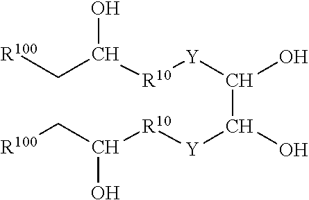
[R100]CC([R10][Y]C(C([Y][R10]C(C[R100])O)O)O)O
